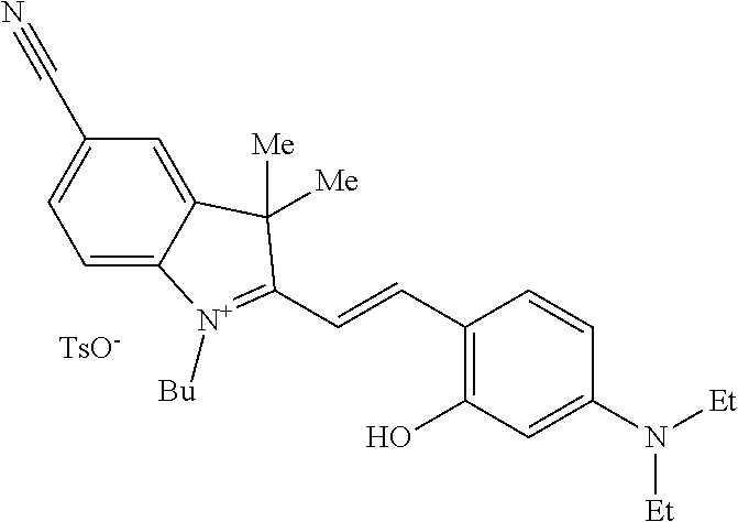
C(=CC1=C(O)C=C(N([Et])[Et])C=C1)C1=[N+]([Bu])C2=CC=C(C#N)C=C2C1([Me])[Me].[TsO-]
